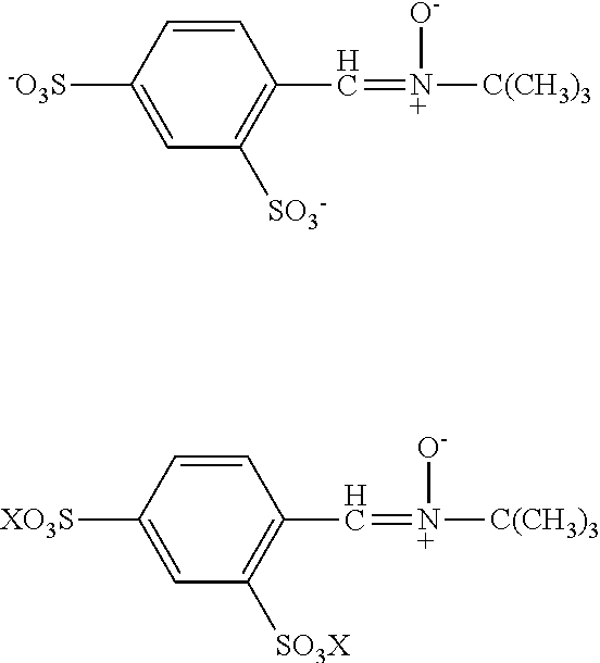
C1=CC([-O3S])=CC([SO3-])=C1C=[N+]([C(CH3)3])[O-].C1=CC([XO3S])=CC([SO3X])=C1C=[N+]([C(CH3)3])[O-]
